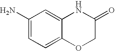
NC1=CC=C2C(=C1)NC(=O)CO2
